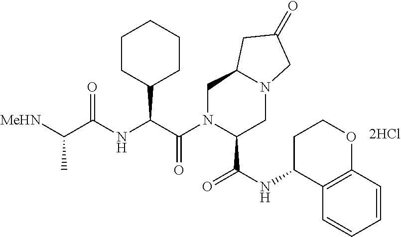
C1N(C(C(NC(C([MeHN])C)=O)C2CCCCC2)=O)C(C(NC2C3=C(OCC2)C=CC=C3)=O)CN2C1CC(=O)C2
